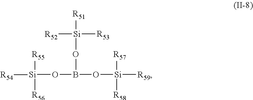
[Si](OB(O[Si]([R53])([R51])[R52])O[Si]([R57])([R58])[R59])([R55])([R56])[R54]
